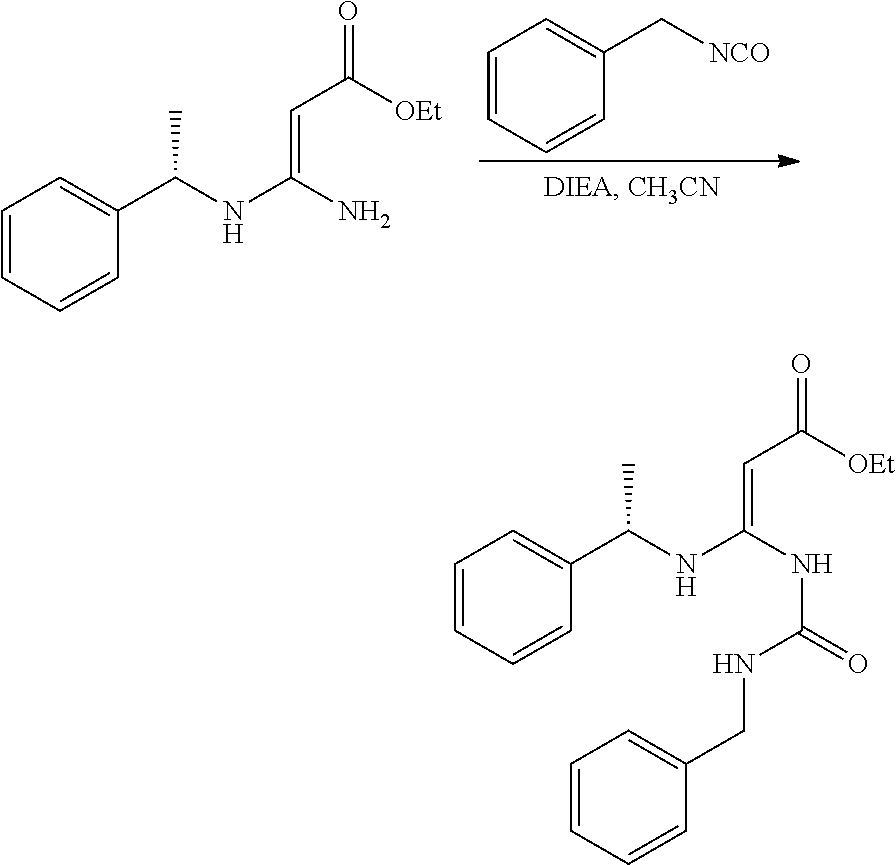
C1=CC=CC(C(NC(=CC([OEt])=O)N)C)=C1.C1=CC=CC(C[NCO])=C1.C1=CC=CC(C(NC(=CC([OEt])=O)NC(=O)NCC2=CC=CC=C2)C)=C1
